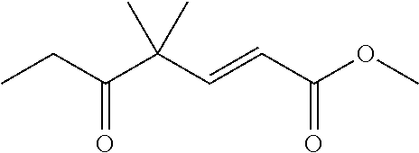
CCC(C(C=CC(OC)=O)(C)C)=O
